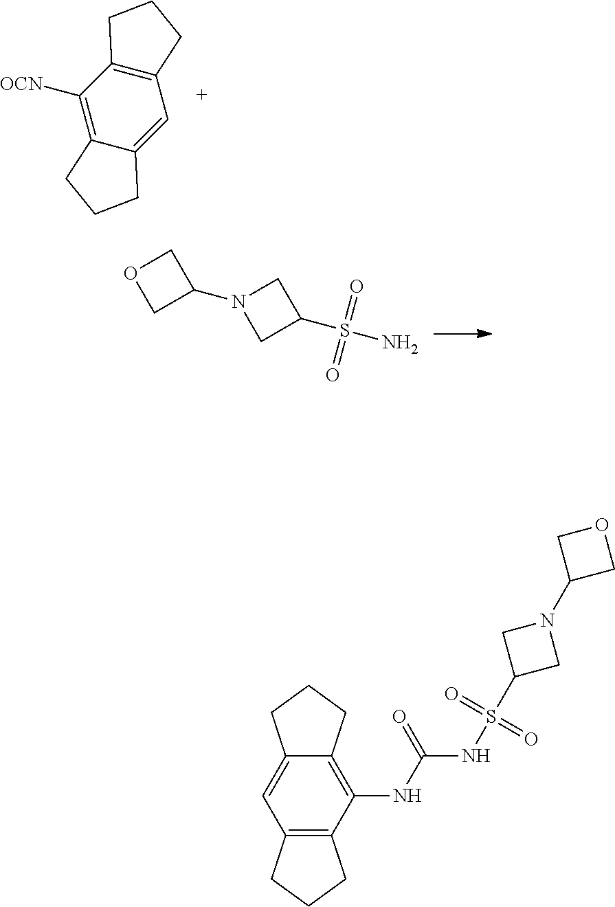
C1([OCN])=C2C(=CC3=C1CCC3)CCC2.C1N(C2COC2)CC1S(N)(=O)=O.C12=C(NC(=O)NS(C3CN(C4COC4)C3)(=O)=O)C3=C(C=C1CCC2)CCC3
